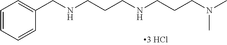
C1=CC=CC(CNCCCNCCCN(C)C)=C1
